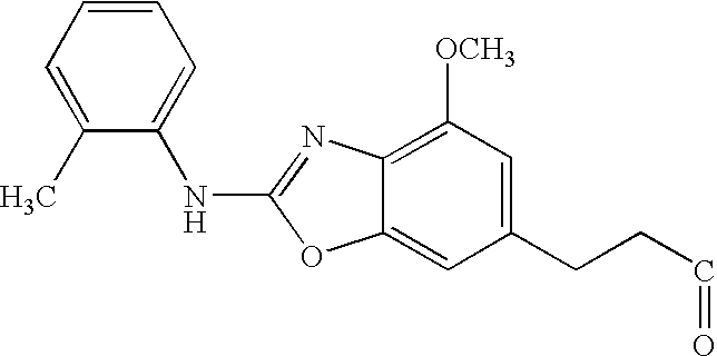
C1(C)=CC=CC=C1NC1=NC2=C([OCH3])C=C(CCC=O)C=C2O1
